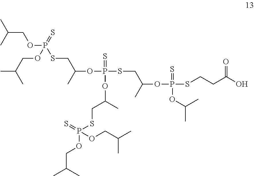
C(COP(SCC(OP(SCC(OP(SCCC(=O)O)(=S)OC(C)C)C)(=S)OC(CSP(=S)(OCC(C)C)OCC(C)C)C)C)(=S)OCC(C)C)(C)C
